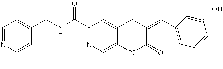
C1(C(NCC2=CC=NC=C2)=O)=NC=C2C(=C1)CC(=CC1=CC=CC(O)=C1)C(=O)N2C
